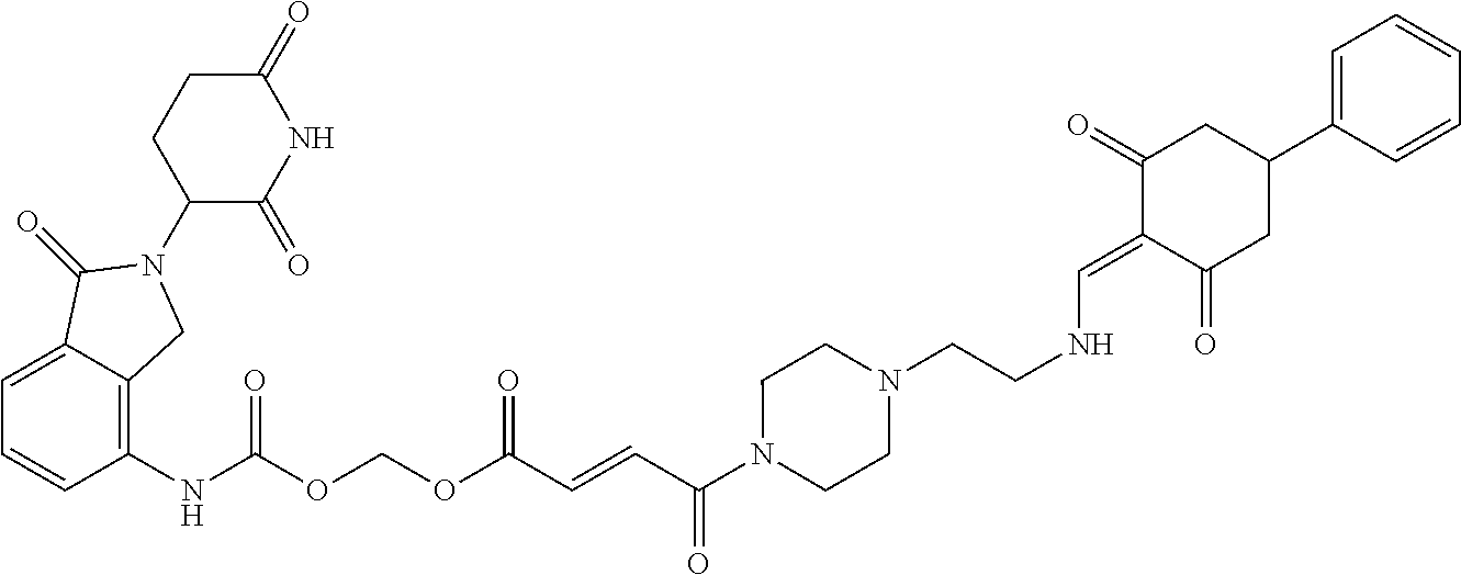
C1=C2C(=C(NC(OCOC(C=CC(N3CCN(CCNC=C4C(=O)CC(C5=CC=CC=C5)CC4=O)CC3)=O)=O)=O)C=C1)CN(C1C(=O)NC(=O)CC1)C2=O
